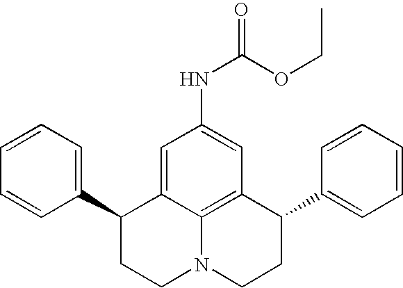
C1=CC=C(C2CCN3C4=C(C(C5=CC=CC=C5)CC3)C=C(NC(=O)OCC)C=C24)C=C1
